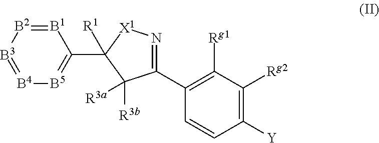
[B1]1=[B2][B3]=[B4][B5]=C1C1([R1])[X1]N=C(C2=C([Rg1])C([Rg2])=C([Y])C=C2)C1([R3b])[R3a]
